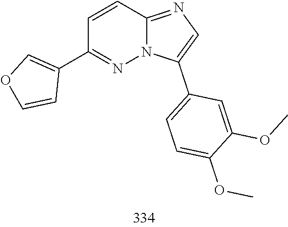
C1(C2=COC=C2)=NN2C(=NC=C2C2=CC=C(OC)C(OC)=C2)C=C1
